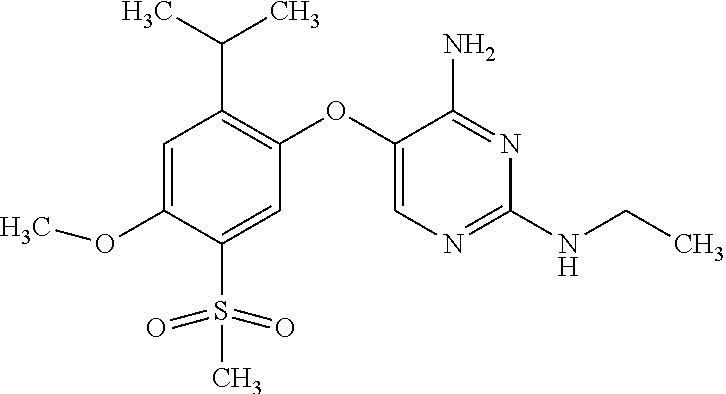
C1=C(OC)C(S(C)(=O)=O)=CC(OC2=CN=C(NCC)N=C2N)=C1C(C)C
